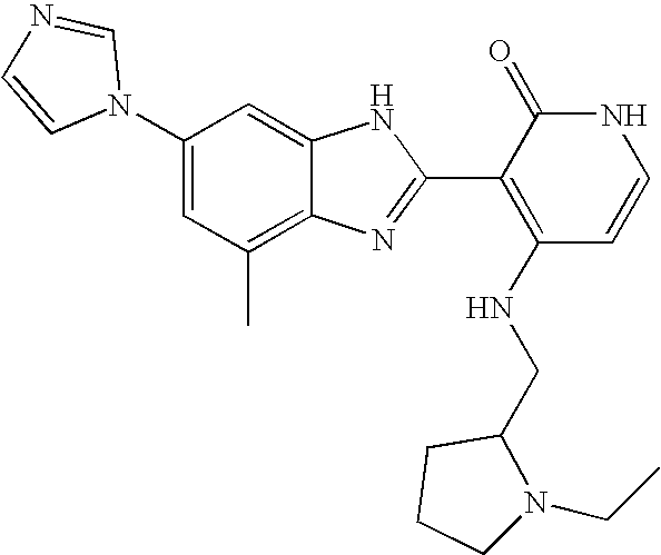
C1(C)=C2C(=CC(N3C=NC=C3)=C1)NC(C1=C(NCC3CCCN3CC)C=CNC1=O)=N2
